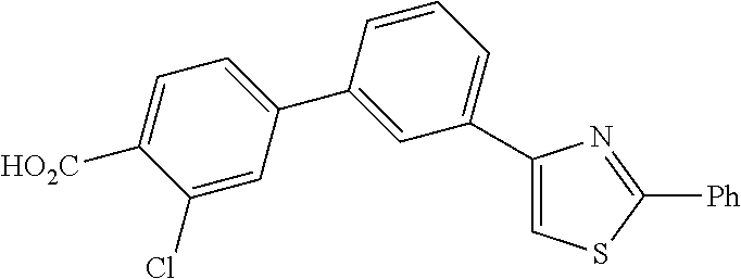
C1(Cl)=CC(C2=CC(C3=CSC([Ph])=N3)=CC=C2)=CC=C1[HO2C]
